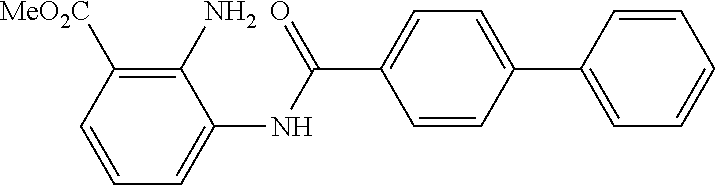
C1=CC([MeO2C])=C(N)C(NC(=O)C2=CC=C(C3=CC=CC=C3)C=C2)=C1
